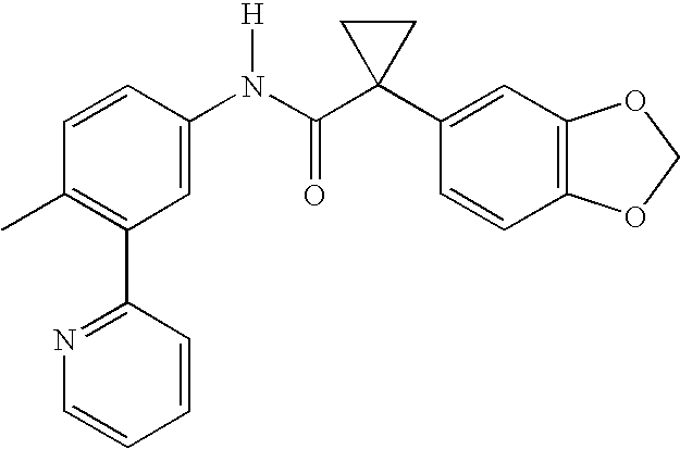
C1=CC(N(C(C2(C3=CC4=C(C=C3)OCO4)CC2)=O)[H])=CC(C2=NC=CC=C2)=C1C
